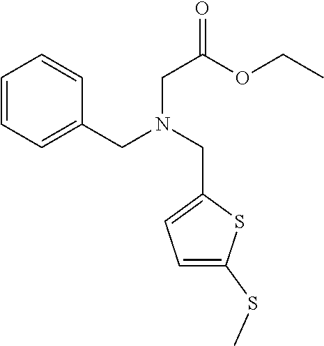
C1=CC=C(CN(CC2=CC=C(SC)S2)CC(OCC)=O)C=C1
